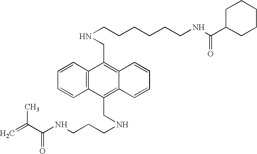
C1=CC2=C(C=C1)C(CNCCCCCCNC(C1CCCCC1)=O)=C1C(=C2CNCCCNC(C(C)=C)=O)C=CC=C1
